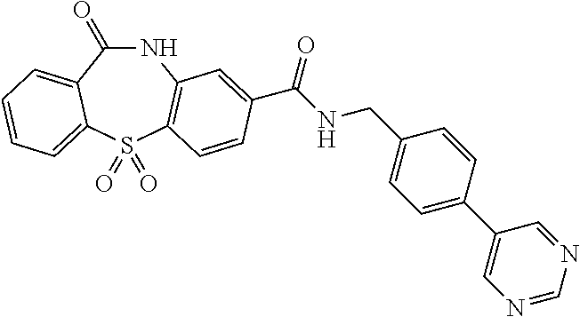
N1C(=O)C2=CC=CC=C2S(=O)(=O)C2=C1C=C(C(NCC1=CC=C(C3=CN=CN=C3)C=C1)=O)C=C2
